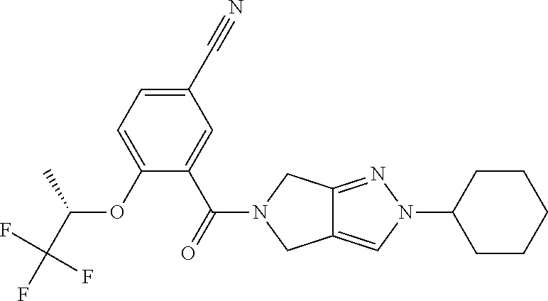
C1(C#N)=CC=C(OC(C)C(F)(F)F)C(C(=O)N2CC3=CN(C4CCCCC4)N=C3C2)=C1
